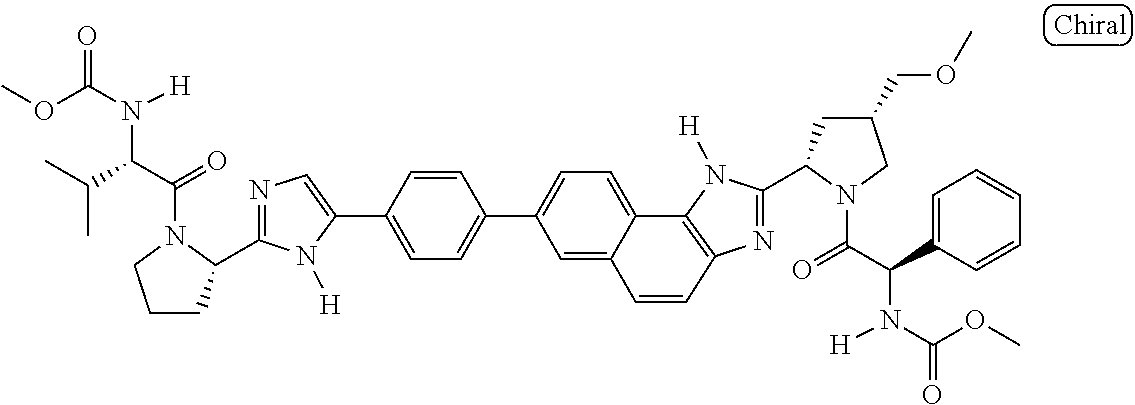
C1(C2=CC=C(C3=CC=C4C5=C(N=C(C6CC(COC)CN6C(=O)C(C6=CC=CC=C6)N([H])C(OC)=O)N5[H])C=CC4=C3)C=C2)=CN=C(C2CCCN2C(=O)C(C(C)C)N([H])C(OC)=O)N1[H]
